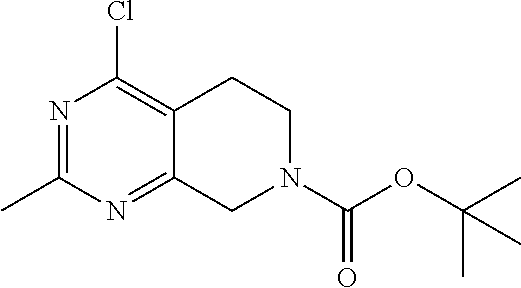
N1=C(C)N=C2C(=C1Cl)CCN(C(=O)OC(C)(C)C)C2
